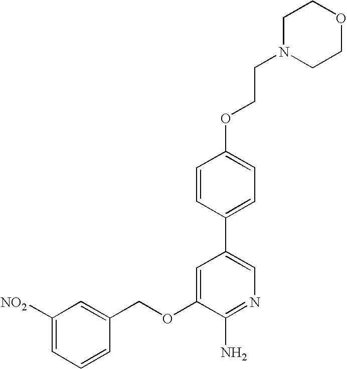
C(OC1=CC(C2=CC=C(OCCN3CCOCC3)C=C2)=CN=C1N)C1=CC([NO2])=CC=C1
